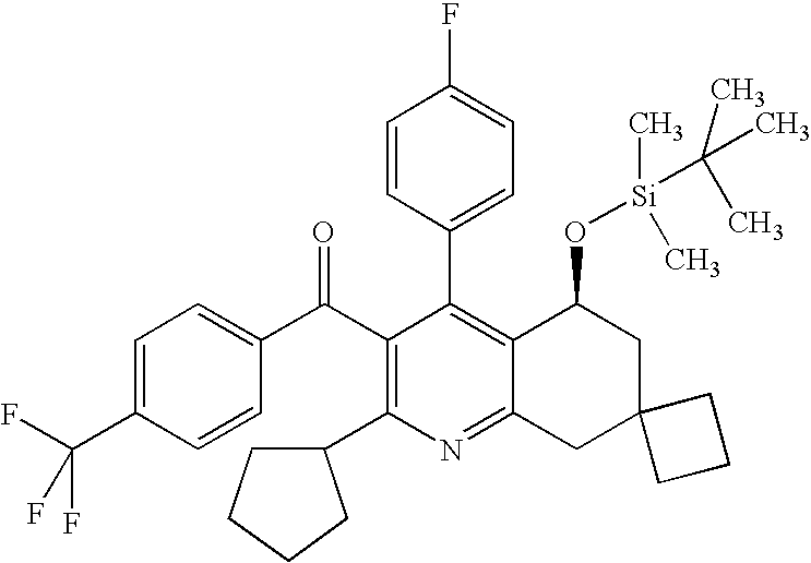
C1(F)=CC=C(C2=C3C(=NC(C4CCCC4)=C2C(C2=CC=C(C(F)(F)F)C=C2)=O)CC2(CC3O[Si](C(C)(C)C)(C)C)CCC2)C=C1
